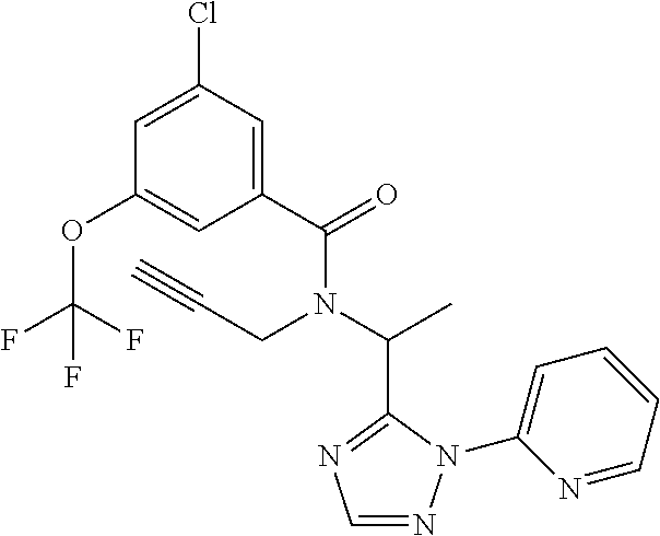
C1(C(=O)N(C(C)C2=NC=NN2C2=CC=CC=N2)CC#C)=CC(Cl)=CC(OC(F)(F)F)=C1
